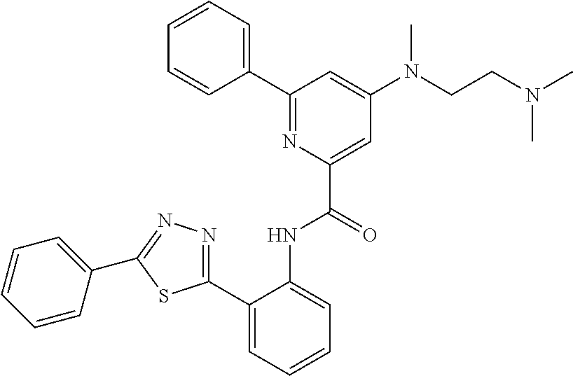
C1=CC=CC(C2=NC(C(=O)NC3=CC=CC=C3C3=NN=C(C4=CC=CC=C4)S3)=CC(N(CCN(C)C)C)=C2)=C1
